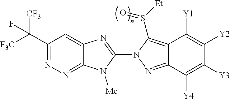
C12=NN=C(C([F3C])([CF3])F)C=C1N=C(N1N=C3C(=C1S([Et])=O)C([Y1])=C([Y2])C([Y3])=C3[Y4])N2[Me]
